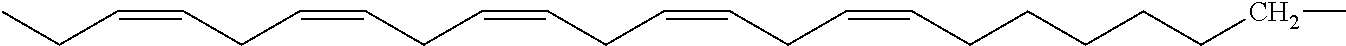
CCC=CCC=CCC=CCC=CCC=CCCCCCCC
